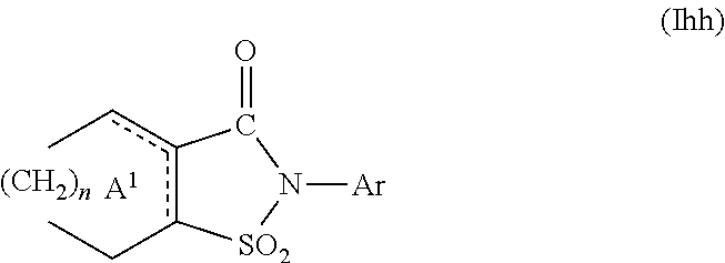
Ccc1c(CC)[SO2]N([Ar])C1=O.[A1]
